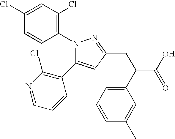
C1=C(C2=C(Cl)N=CC=C2)N(C2=C(Cl)C=C(Cl)C=C2)N=C1CC(C1=CC=CC(C)=C1)C(O)=O
